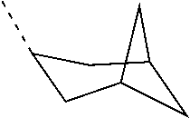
C1C2CC(C)CC1C2
